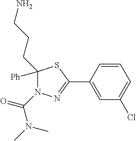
C1=CC(C2=NN(C(N(C)C)=O)C([Ph])(CCCN)S2)=CC(Cl)=C1
